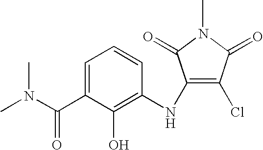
C1=C(C(N(C)C)=O)C(O)=C(NC2=C(Cl)C(=O)N(C)C2=O)C=C1
